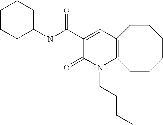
C1(NC(C2=CC3=C(N(CCCC)C2=O)CCCCCC3)=O)CCCCC1
